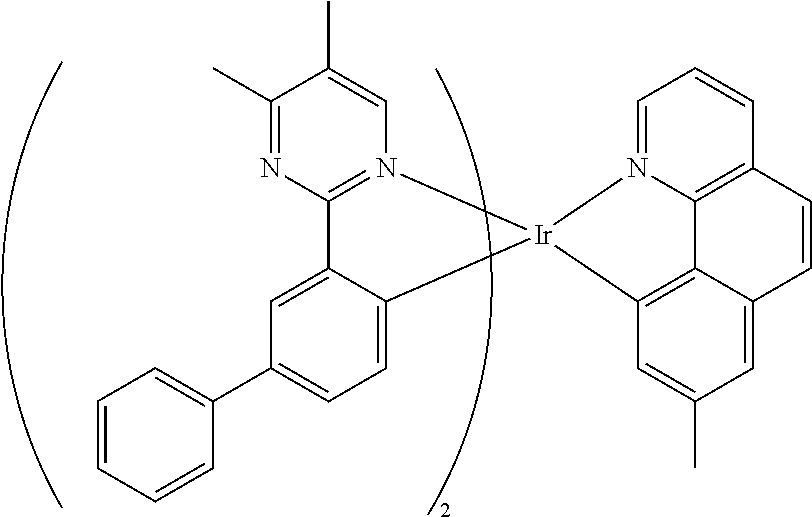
C12=N(C=C(C)C(C)=N1)[Ir]1(C3=CC=C(C4=CC=CC=C4)C=C23)C2=C3C4=C(C=CC=N41)C=CC3=CC(C)=C2
